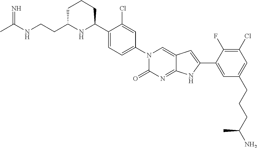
CC(NCCC1NC(C2=CC=C(N3C(=O)N=C4C(=C3)C=C(C3=CC(CCCC(N)C)=CC(Cl)=C3F)N4)C=C2Cl)CCC1)=N
